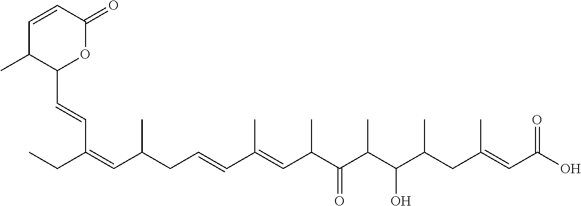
C1=CC(=O)OC(C=CC(=CC(CC=CC(=CC(C(C(C(C(CC(=CC(O)=O)C)C)O)C)=O)C)C)C)CC)C1C
